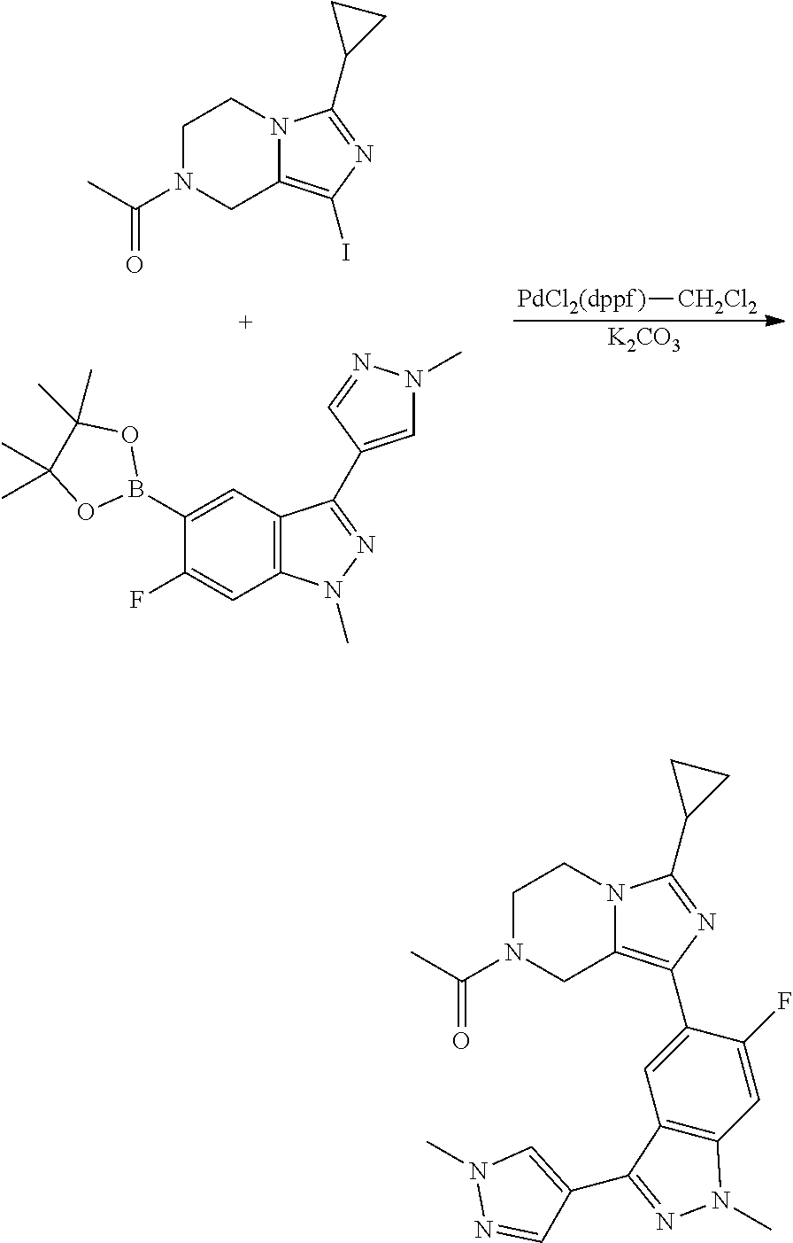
[PdCl2(dppf)][CH2Cl2].[K2CO3].C1=C(C2=NN(C)C3=C2C=C(B2OC(C)(C)C(C)(C)O2)C(F)=C3)C=NN1C.C1N(C(C)=O)CC2=C(I)N=C(C3CC3)N2C1.C1N(C(C)=O)CC2=C(C3=CC4=C(C=C3F)N(C)N=C4C3=CN(C)N=C3)N=C(C3CC3)N2C1
